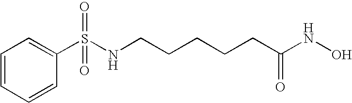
C1=CC=CC(S(NCCCCCC(NO)=O)(=O)=O)=C1
